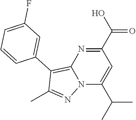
N12C(C(C)C)=CC(C(O)=O)=NC1=C(C1=CC(F)=CC=C1)C(C)=N2
